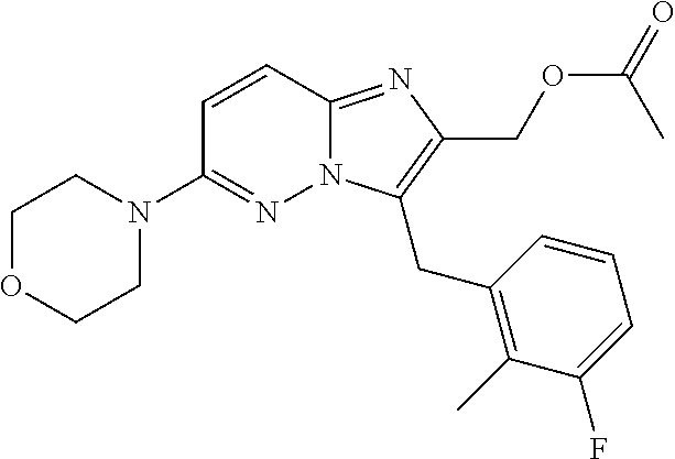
C1OCCN(C2=NN3C(=NC(COC(=O)C)=C3CC3=C(C)C(F)=CC=C3)C=C2)C1
